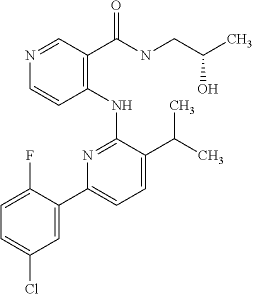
N1=C(NC2=C(C(NCC(C)O)=O)C=NC=C2)C(C(C)C)=CC=C1C1=CC(Cl)=CC=C1F
